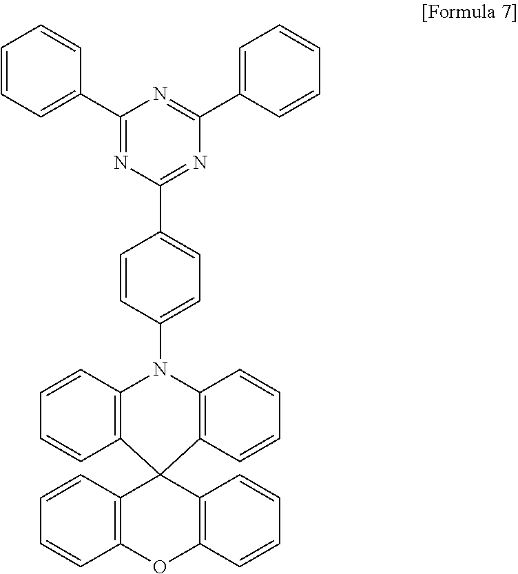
C12=C(OC3=C(C=CC=C3)C13C1=C(N(C4=CC=C(C5=NC(C6=CC=CC=C6)=NC(C6=CC=CC=C6)=N5)C=C4)C4=C3C=CC=C4)C=CC=C1)C=CC=C2
